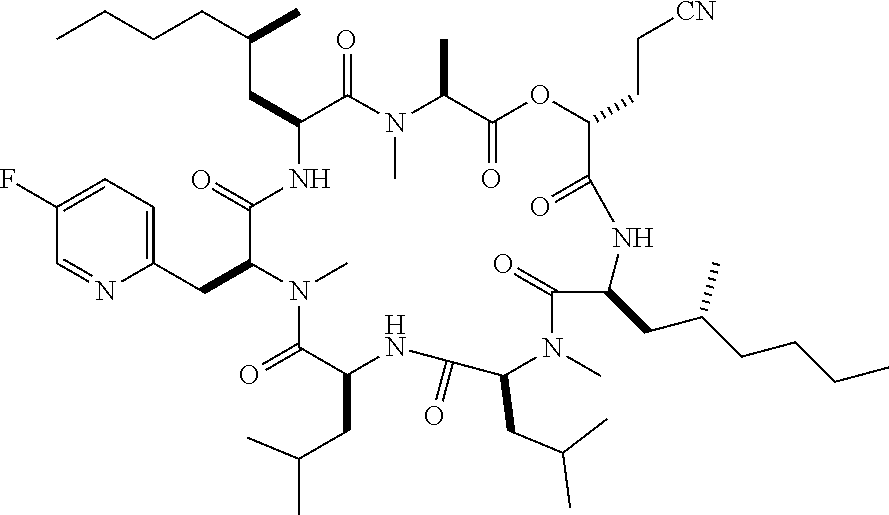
C(CC1NC(=O)C(CC2=CC=C(F)C=N2)N(C)C(=O)C(CC(C)C)NC(=O)C(CC(C)C)N(C)C(=O)C(CC(CCCC)C)NC(=O)C(CC[CN])OC(=O)C(C)N(C)C1=O)(CCCC)C
